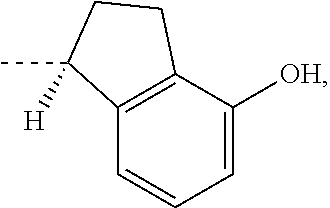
CC1([H])C2=C(C([OH])=CC=C2)CC1
